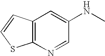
C1=CC2=C(S1)N=CC(NC)=C2
